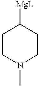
C1CN(C)CCC1[MgL]
